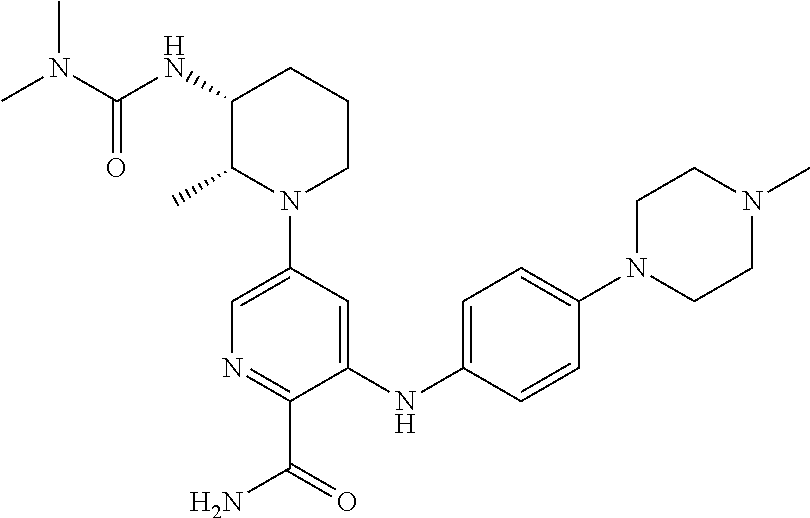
N1(C2=CN=C(C(=O)N)C(NC3=CC=C(N4CCN(C)CC4)C=C3)=C2)CCCC(NC(=O)N(C)C)C1C
